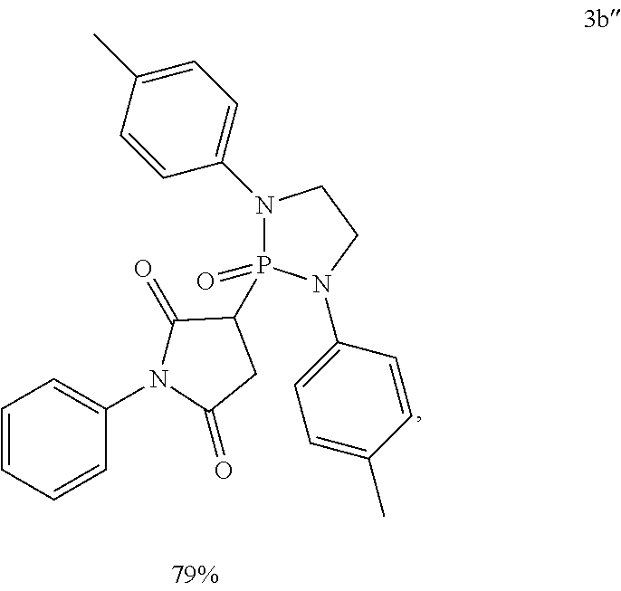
C1=CC=CC(N2C(=O)C(P3(=O)N(C4=CC=C(C)C=C4)CCN3C3=CC=C(C)C=C3)CC2=O)=C1
